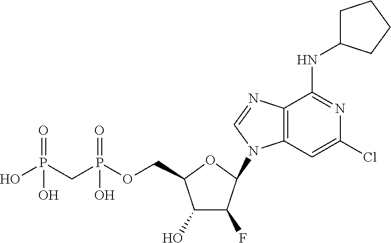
C1(O)C(F)C(N2C3=C(N=C2)C(NC2CCCC2)=NC(Cl)=C3)OC1COP(CP(O)(=O)O)(=O)O
